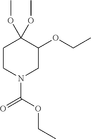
C1CN(C(OCC)=O)CC(OCC)C1(OC)OC
